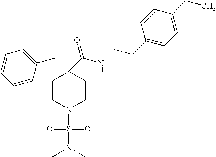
C1CN(S(N(C)C)(=O)=O)CCC1(C(NCCC1=CC=C(CC)C=C1)=O)CC1=CC=CC=C1
